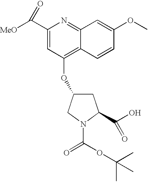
C1(C([MeO])=O)=CC(OC2CC(C(O)=O)N(C(=O)OC(C)(C)C)C2)=C2C(=N1)C=C(OC)C=C2
